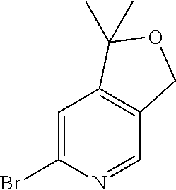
C1=C(Br)N=CC2=C1C(C)(C)OC2
